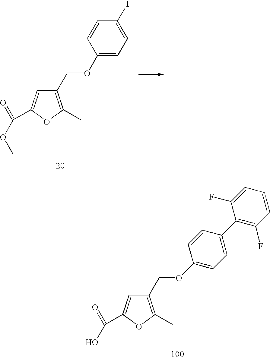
C1(COC2=CC=C(I)C=C2)=C(C)OC(C(=O)OC)=C1.C1(COC2=CC=C(C3=C(F)C=CC=C3F)C=C2)=C(C)OC(C(=O)O)=C1
